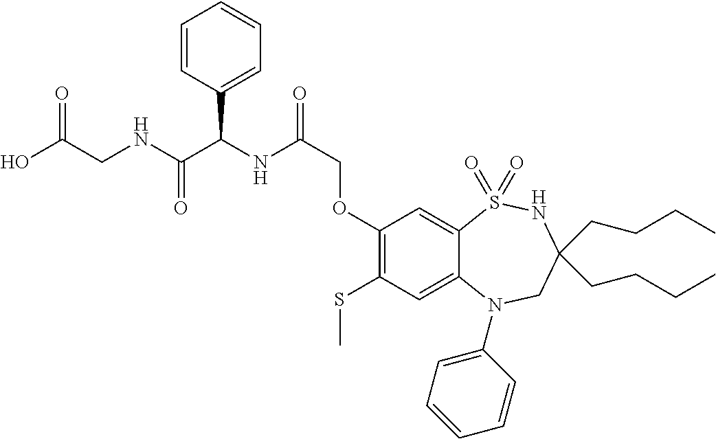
C1(OCC(NC(C(NCC(O)=O)=O)C2=CC=CC=C2)=O)=C(SC)C=C2C(=C1)S(=O)(=O)NC(CCCC)(CCCC)CN2C1=CC=CC=C1
